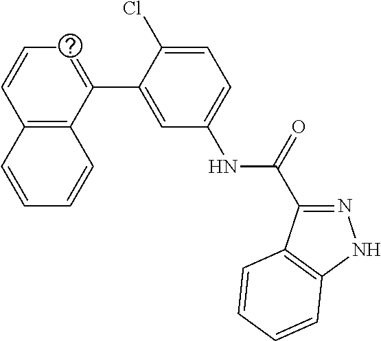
C12=C(C(C3=CC(NC(=O)C4=NNC5=C4C=CC=C5)=CC=C3Cl)=CC=C1)C=CC=C2
